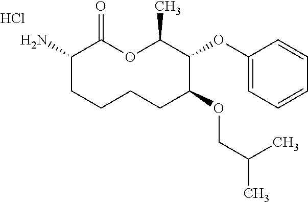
C1(N)CCCCC(OCC(C)C)C(OC2=CC=CC=C2)C(C)OC1=O.Cl
